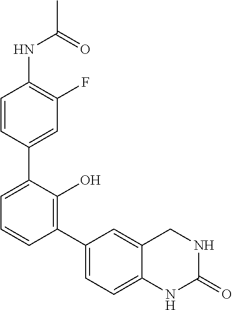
C1(=O)NCC2=CC(C3=C(O)C(C4=CC(F)=C(NC(C)=O)C=C4)=CC=C3)=CC=C2N1
